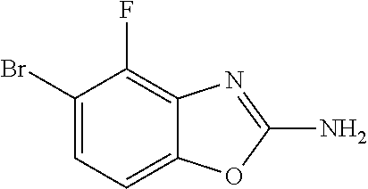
C1(Br)=CC=C2C(=C1F)N=C(N)O2
